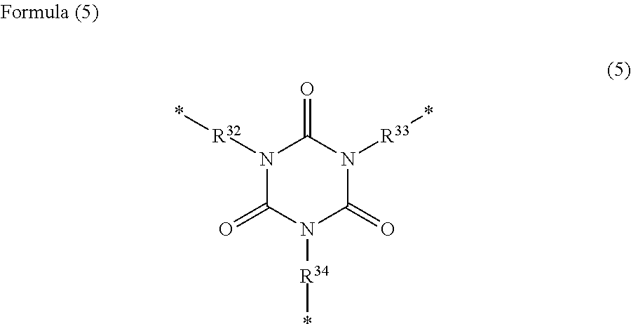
N1([R32]*)C(=O)N([R34]*)C(=O)N([R33]*)C1=O
